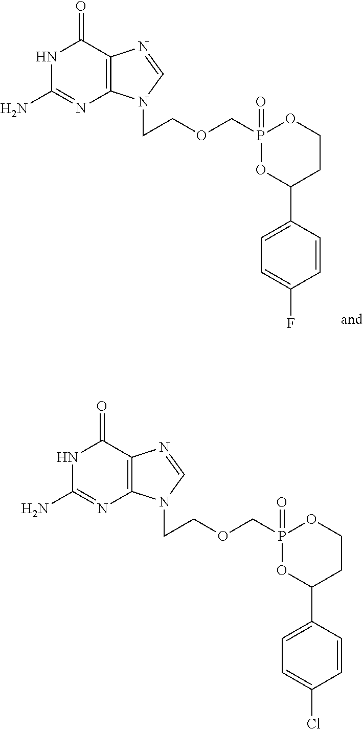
C1(=O)NC(N)=NC2=C1N=CN2CCOCP1(=O)OCCC(C2=CC=C(Cl)C=C2)O1.C1(=O)NC(N)=NC2=C1N=CN2CCOCP1(=O)OCCC(C2=CC=C(F)C=C2)O1
